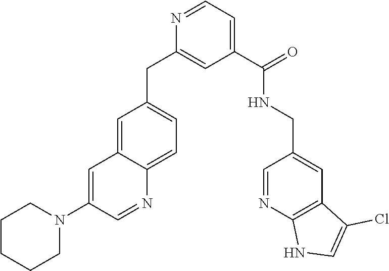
C1(C(=O)NCC2=CC3=C(N=C2)NC=C3Cl)=CC=NC(CC2=CC=C3C(=C2)C=C(N2CCCCC2)C=N3)=C1
